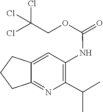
ClC(Cl)(Cl)COC(NC1=C(C(C)C)N=C2C(=C1)CCC2)=O
